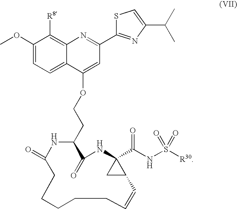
C1(CCOC2=CC(C3=NC(C(C)C)=CS3)=NC3=C([R8])C(OC)=CC=C32)NC(=O)CCCCCC=CC2C(C(NS([R30])(=O)=O)=O)(NC1=O)C2
